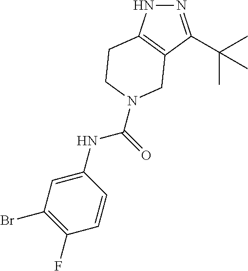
N1=C(C(C)(C)C)C2=C(N1)CCN(C(NC1=CC(Br)=C(F)C=C1)=O)C2
